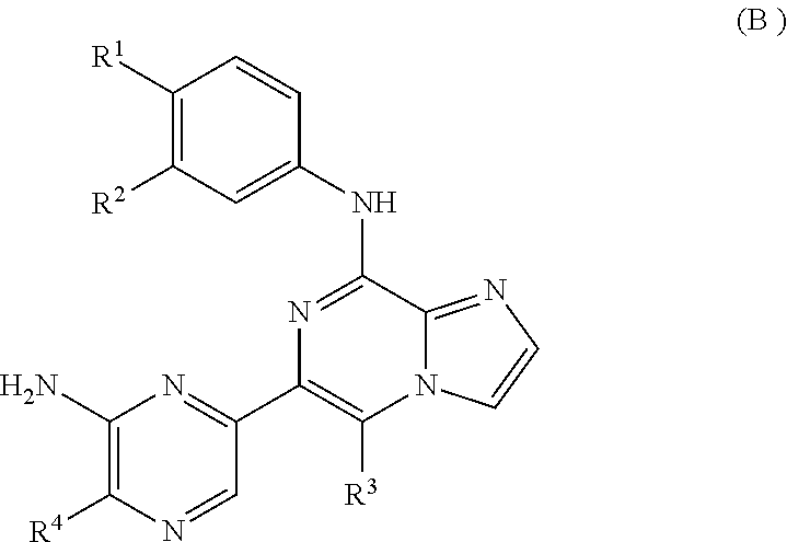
C1([R1])=C([R2])C=C(NC2=NC(C3=NC(N)=C([R4])N=C3)=C([R3])N3C2=NC=C3)C=C1
